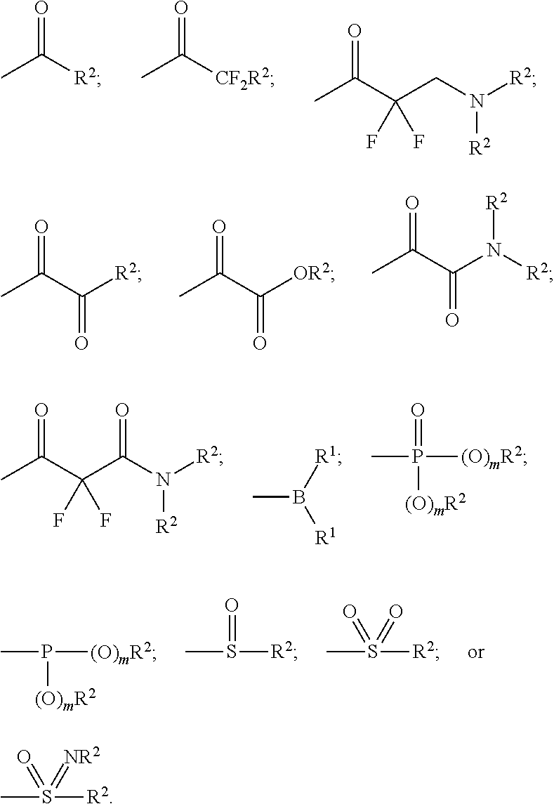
O=C([R2])C.O=C([CF2R2])C.[R2]N(CC(C(C)=O)(F)F)[R2].[R2]C(C(C)=O)=O.[OR2]C(C(C)=O)=O.[R2]N(C(C(C)=O)=O)[R2].[R2]N(C(C(C(C)=O)(F)F)=O)[R2].[R1]B([R1])C.[(O)mR2]P(=O)(C)[(O)mR2].[(O)mR2]P(C)[(O)mR2].[R2]S(=O)C.[R2]S(C)(=O)=O.[R2]S(C)(=O)=[NR2]
